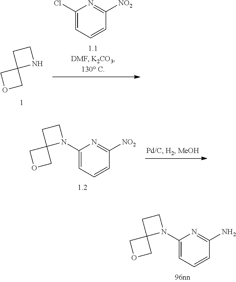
C1C2(N(C3=CC=CC(N)=N3)C1)COC2.C1(Cl)=CC=CC([NO2])=N1.C1C2(NC1)COC2.C1C2(N(C3=CC=CC([NO2])=N3)C1)COC2
